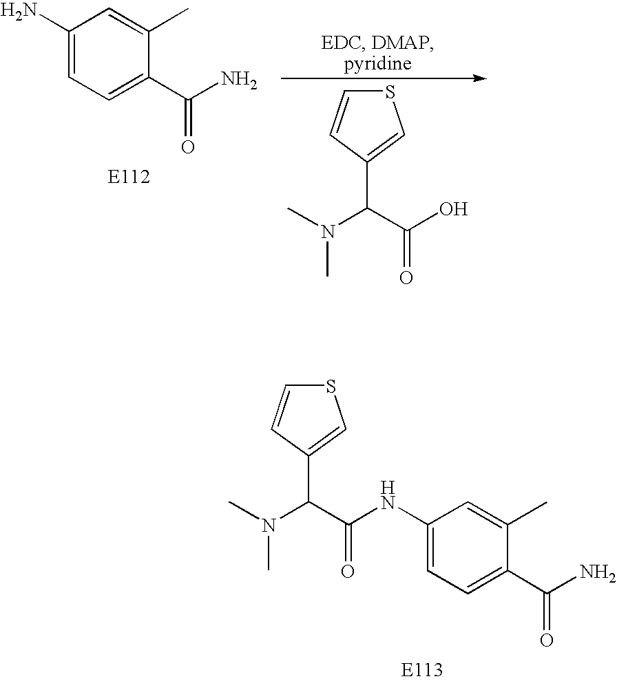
S1C=CC(C(C(NC2=CC=C(C(N)=O)C(C)=C2)=O)N(C)C)=C1.C1(N)=CC=C(C(N)=O)C(C)=C1.S1C=CC(C(N(C)C)C(O)=O)=C1
